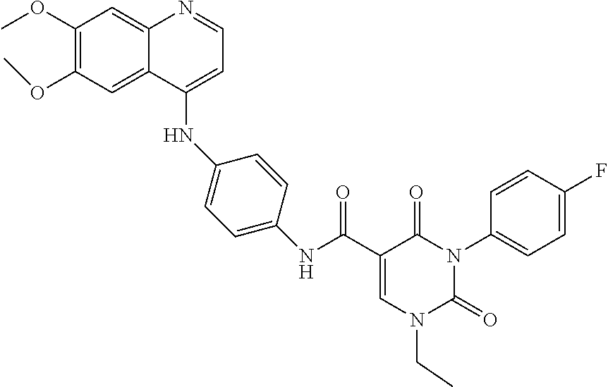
C1(OC)=C(OC)C=C2C(=C1)N=CC=C2NC1=CC=C(NC(C2=CN(CC)C(=O)N(C3=CC=C(F)C=C3)C2=O)=O)C=C1
